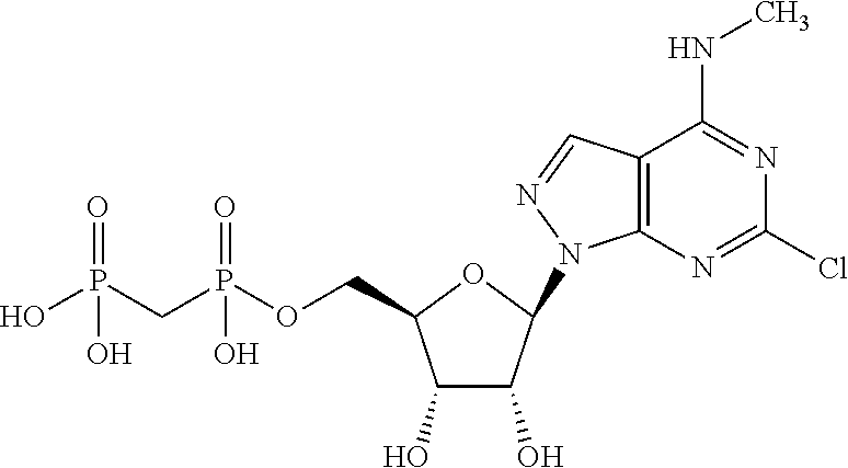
OP(CP(OCC1C(O)C(O)C(N2C3=C(C=N2)C(NC)=NC(Cl)=N3)O1)(O)=O)(O)=O
